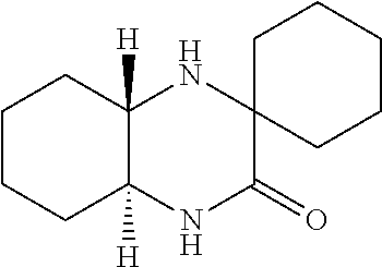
C1CCC2([H])C([H])(C1)NC1(C(=O)N2)CCCCC1
